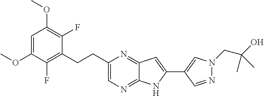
C1=C(OC)C(F)=C(CCC2=CN=C3C(=N2)C=C(C2=CN(CC(O)(C)C)N=C2)N3)C(F)=C1OC
